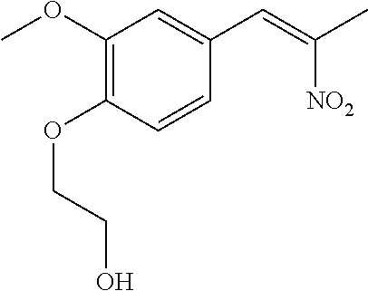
C1(OC)=C(OCCO)C=CC(C=C(C)[NO2])=C1
